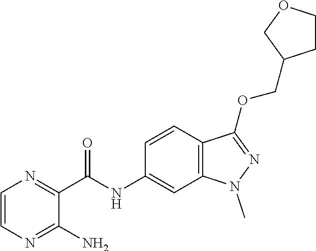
C(NC1=CC2=C(C=C1)C(OCC1CCOC1)=NN2C)(C1=NC=CN=C1N)=O
